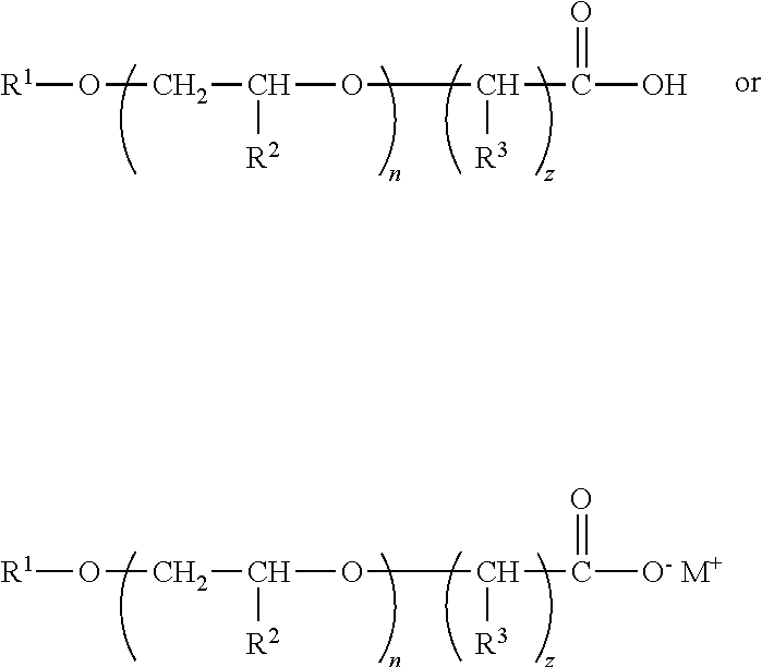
[R1]OCC(OC(C(O)=O)[R3])[R2].[R1]OCC(OC(C([O- M+])=O)[R3])[R2]
